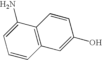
C12=C(C=CC(O)=C1)C(N)=CC=C2
